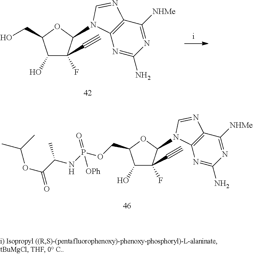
C1(O)C(C#C)(F)C(N2C3=C(C([NHMe])=NC(N)=N3)N=C2)OC1CO.O(C(C(NP(OCC1C(O)C(C#C)(F)C(N2C3=C(C([NHMe])=NC(N)=N3)N=C2)O1)(=O)[OPh])C)=O)C(C)C
